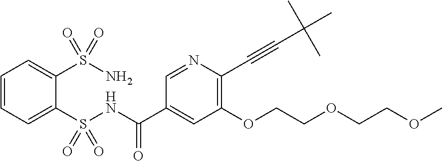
C1=CC=C(S(NC(C2=CC(OCCOCCOC)=C(C#CC(C)(C)C)N=C2)=O)(=O)=O)C(S(N)(=O)=O)=C1
